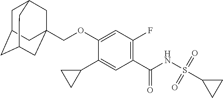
C1(C2CC2)=CC(C(NS(C2CC2)(=O)=O)=O)=C(F)C=C1OCC12CC3CC(CC(C1)C3)C2
